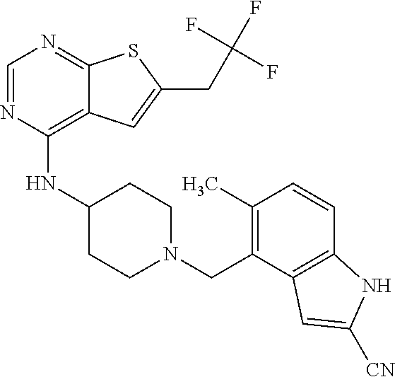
C1=NC(NC2CCN(CC3=C(C)C=CC4=C3C=C([CN])N4)CC2)=C2C(=N1)SC(CC(F)(F)F)=C2
